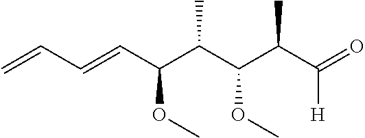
O=C(C(C(C(C(C=CC=C)OC)C)OC)C)[H]
